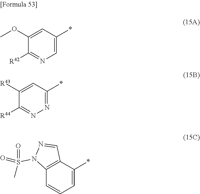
C1(OC)=CC(*)=CN=C1[R42].C1([R43])=CC(*)=NN=C1[R44].C12=C(C(*)=CC=C1)C=NN2S(=O)(C)=O
